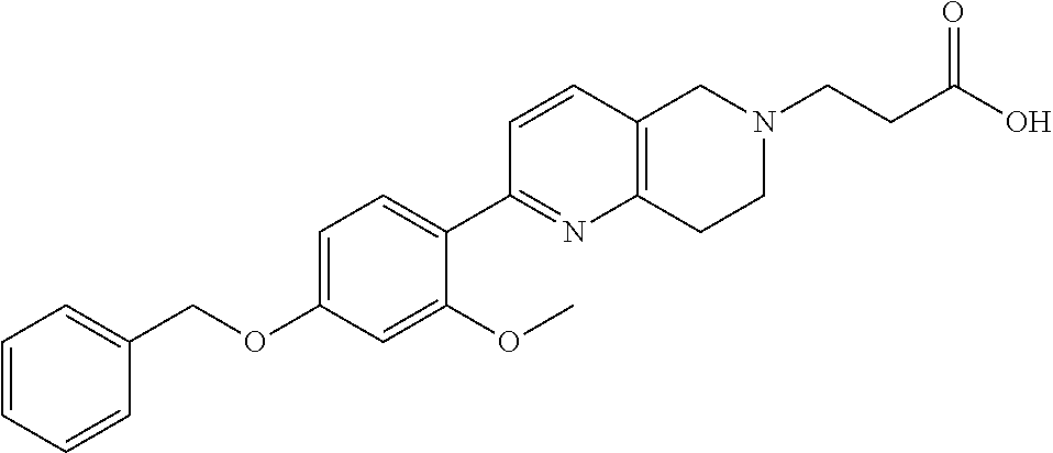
C1=CC=CC(COC2=CC=C(C3=NC4=C(C=C3)CN(CCC(O)=O)CC4)C(OC)=C2)=C1
